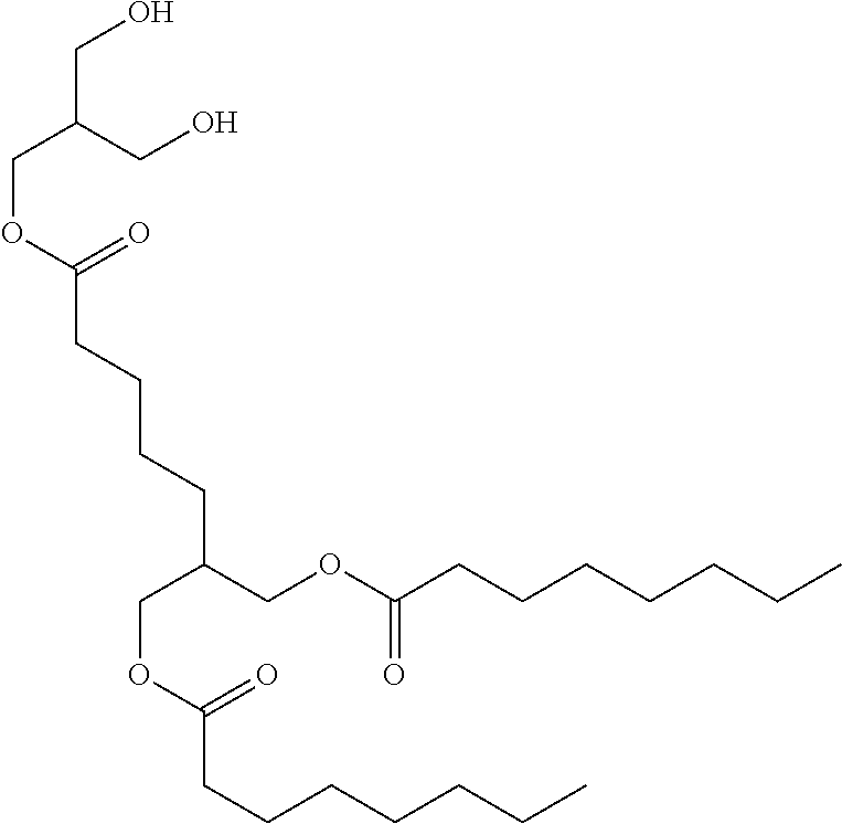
C(C(CO)CO)OC(CCCCC(COC(=O)CCCCCCC)COC(CCCCCCC)=O)=O
